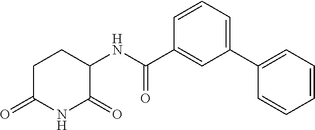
C1C(=O)NC(=O)C(NC(C2=CC(C3=CC=CC=C3)=CC=C2)=O)C1
